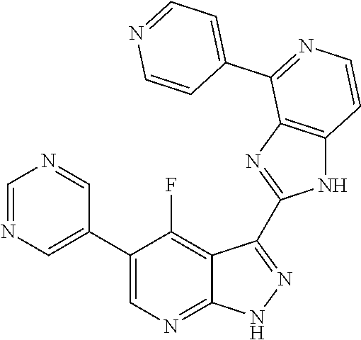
C1=NC=C(C2=CN=C3C(=C2F)C(C2=NC4=C(N2)C=CN=C4C2=CC=NC=C2)=N[N H]3)C=N1
